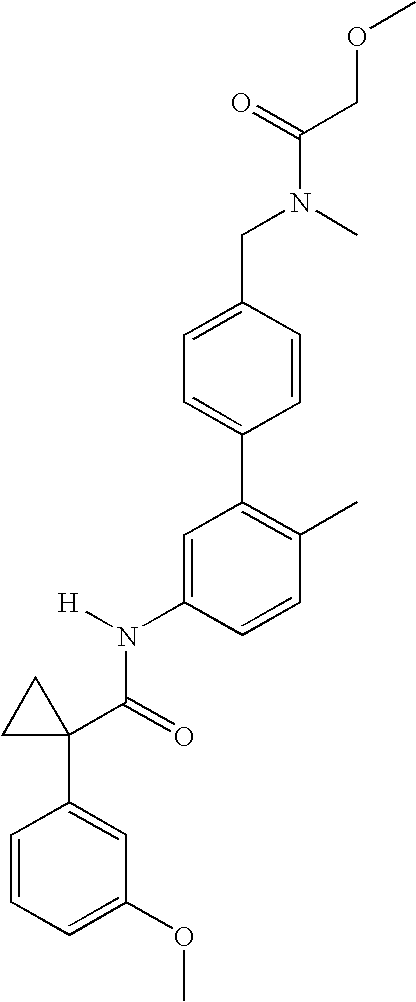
C(C1=CC=C(C2=C(C)C=CC(N(C(C3(C4=CC(OC)=CC=C4)CC3)=O)[H])=C2)C=C1)N(C)C(COC)=O
